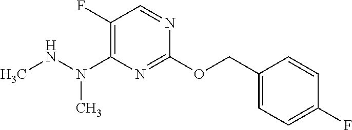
C1(OCC2=CC=C(F)C=C2)=NC(N(NC)C)=C(F)C=N1
